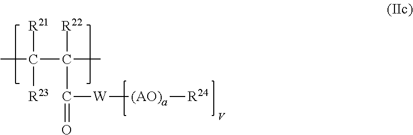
CC(C(C)([R22])C(=O)[W][(AO)a][R24])([R21])[R23]
